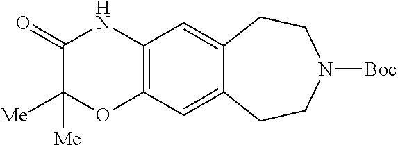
C12=C(C=C3C(=C1)CCN([Boc])CC3)NC(=O)C([Me])([Me])O2
